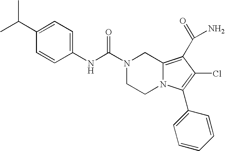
C1(C(C)C)=CC=C(NC(N2CCN3C(=C(C(N)=O)C(Cl)=C3C3=CC=CC=C3)C2)=O)C=C1
